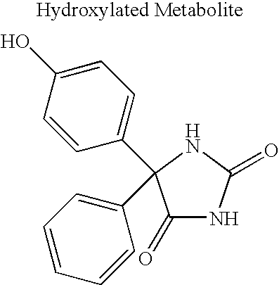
C1(=O)NC(=O)NC1(C1=CC=C(O)C=C1)C1=CC=CC=C1
